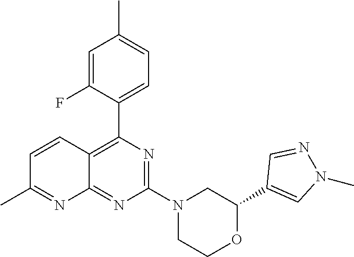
C1(C2=CN(C)N=C2)OCCN(C2=NC(C3=CC=C(C)C=C3F)=C3C(=N2)N=C(C)C=C3)C1
